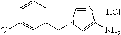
N1=CN(CC2=CC=CC(Cl)=C2)C=C1N.Cl
